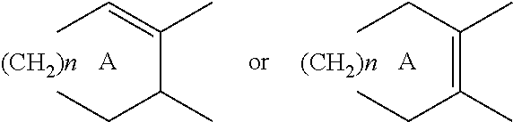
[A].C(=C(CC)C)(CC)C.[A].C(C(=CC)C)(CC)C.[(CH2)n].[(CH2)n]
